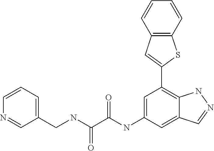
N(C(=O)C(=O)NC1=CC(C2=CC3=C(S2)C=CC=C3)=C2C(=C1)C=NN2)CC1=CC=CN=C1
